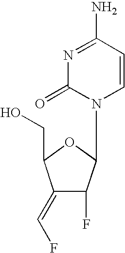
N1=C(N)C=CN(C2C(F)C(=CF)C(CO)O2)C1=O
